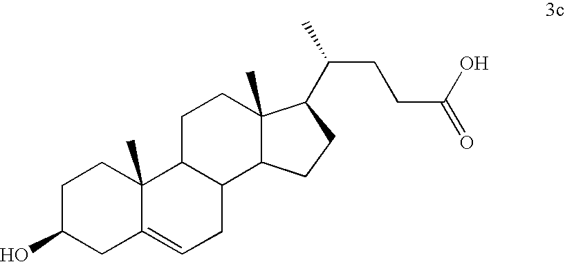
C12C3C(C)(CCC1C1(C)C(=CC2)CC(O)CC1)C(C(CCC(=O)O)C)CC3
